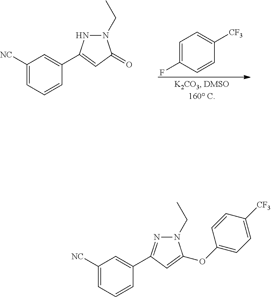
C1=C(F)C=CC([CF3])=C1.C1([NC])=CC=CC(C2=CC(=O)N(CC)N2)=C1.C1([NC])=CC=CC(C2=NN(CC)C(OC3=CC=C([CF3])C=C3)=C2)=C1
